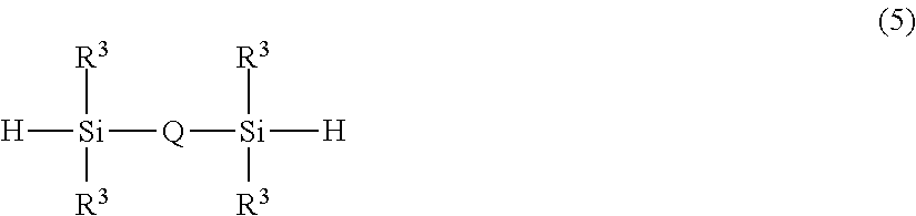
[Si]([R3])([R3])([H])[Q][Si]([H])([R3])[R3]
